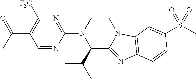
C1=NC(N2C(C(C)C)C3=NC4=C(N3CC2)C=C(S(C)(=O)=O)C=C4)=NC([F3C])=C1C(=O)C
